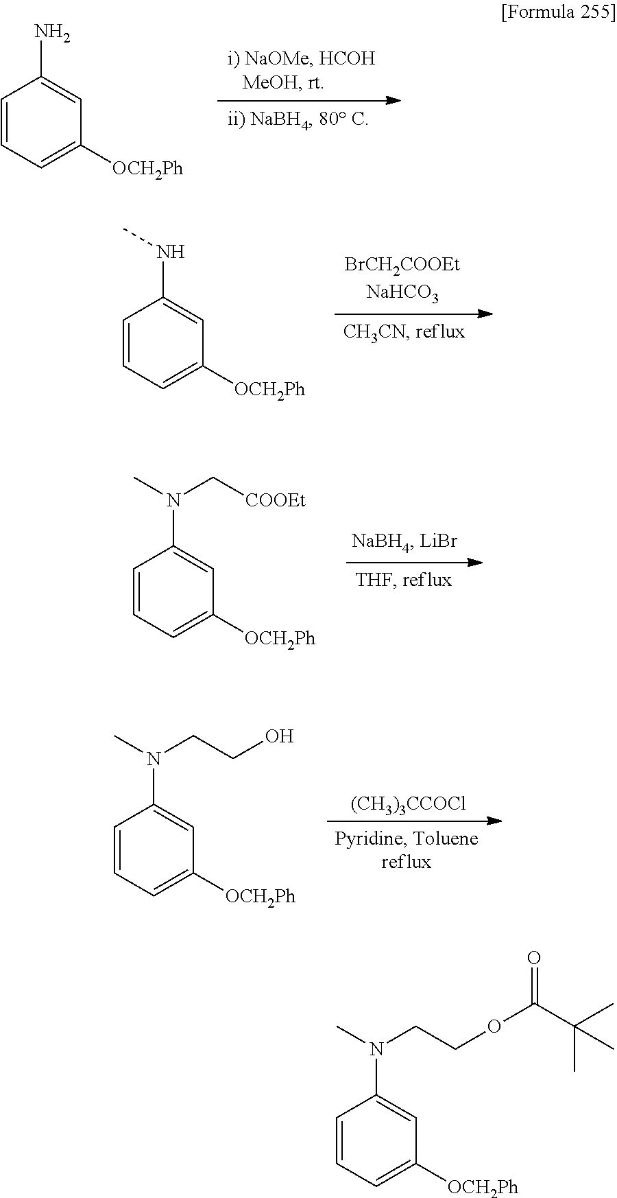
C1=CC=C([OCH2Ph])C=C1N.C1=CC=C([OCH2Ph])C=C1NC.C1=CC=C([OCH2Ph])C=C1N(C)C[COOEt].C1=CC=C([OCH2Ph])C=C1N(C)CCO.[(CH3)3CCOCl].C1=CC=C([OCH2Ph])C=C1N(C)CCOC(C(C)(C)C)=O
